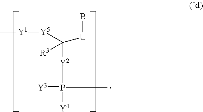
[Y5]([Y1]C)C([Y2]P(=[Y3])([Y4])C)([R3])[U]B
